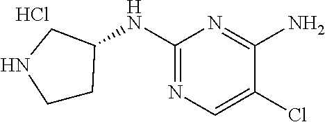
C1CC(NC2=NC=C(Cl)C(N)=N2)CN1.Cl
